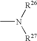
CN([R26])[R27]
